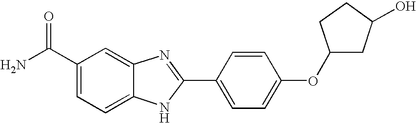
C12=CC(C(=O)N)=CC=C1NC(C1=CC=C(OC3CC(O)CC3)C=C1)=N2
